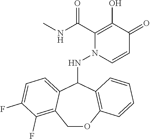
C1(=O)C=CN(NC2C3=C(OCC4=C(F)C(F)=CC=C24)C=CC=C3)C(C(NC)=O)=C1O
